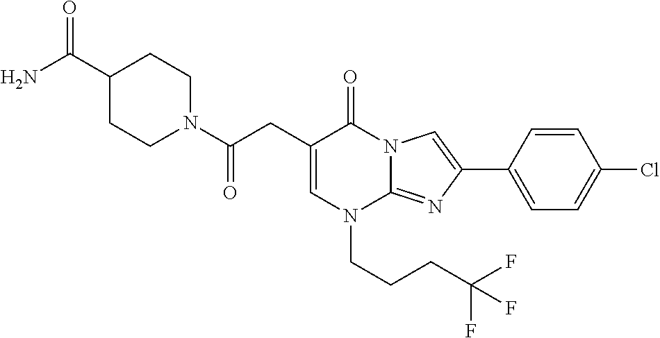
C1=C(CC(N2CCC(C(N)=O)CC2)=O)C(=O)N2C(=NC(C3=CC=C(Cl)C=C3)=C2)N1CCCC(F)(F)F
